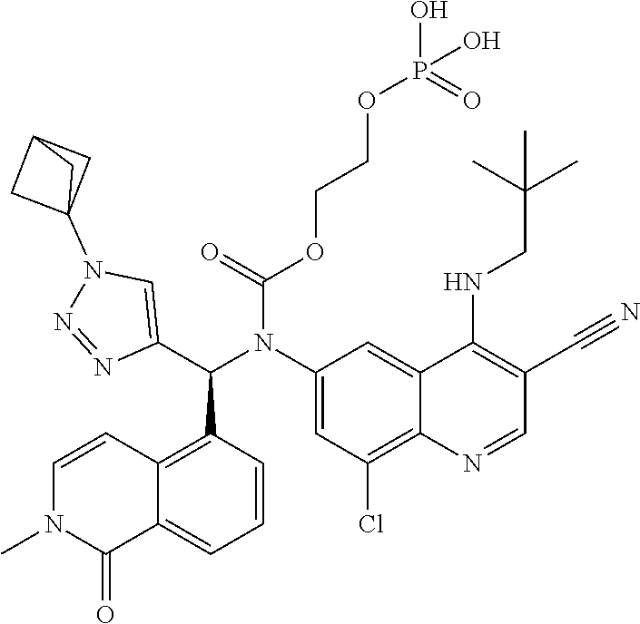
O(CCOP(O)(=O)O)C(=O)N(C1=CC(Cl)=C2C(=C1)C(NCC(C)(C)C)=C(C#N)C=N2)C(C1=CN(C23CC(C2)C3)N=N1)C1=C2C(=CC=C1)C(=O)N(C)C=C2
